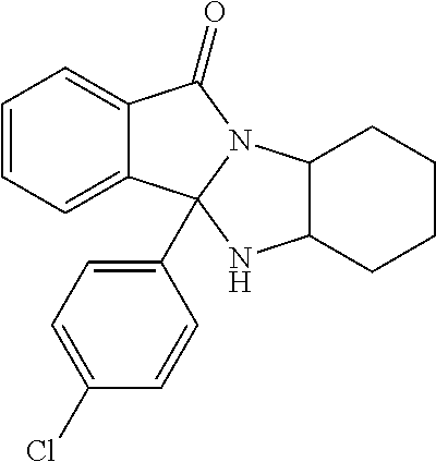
C12=CC=CC=C1C1(C3=CC=C(Cl)C=C3)N(C2=O)C2C(N1)CCCC2
